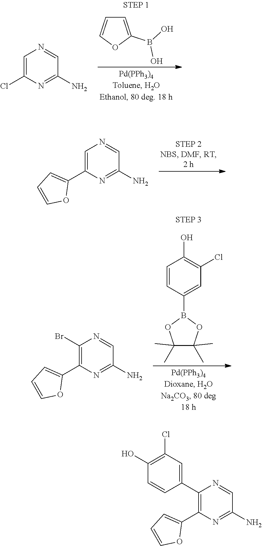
C1=C(B(O)O)OC=C1.C1=C(Cl)N=C(N)C=N1.C1=C(C2=CC=CO2)N=C(N)C=N1.C1(B2OC(C)(C)C(C)(C)O2)=CC(Cl)=C(O)C=C1.C1(Br)=C(C2=CC=CO2)N=C(N)C=N1.C1(C2=CC(Cl)=C(O)C=C2)=C(C2=CC=CO2)N=C(N)C=N1
